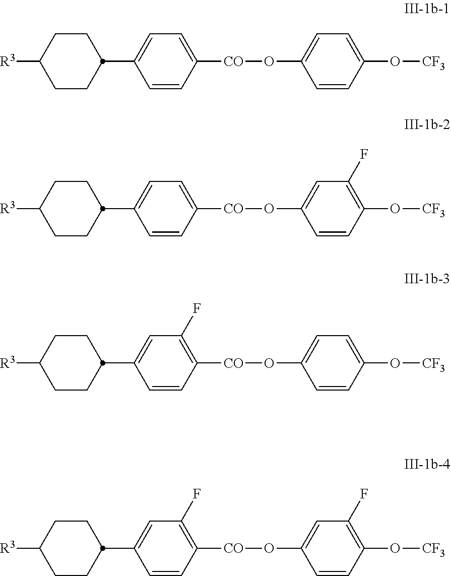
C1=C(C2CCC([R3])CC2)C=CC([CO]OC2=CC=C(O[CF3])C=C2)=C1.C1=C(C2CCC([R3])CC2)C=CC([CO]OC2=CC(F)=C(O[CF3])C=C2)=C1.C1=C(C2CCC([R3])CC2)C=CC([CO]OC2=CC=C(O[CF3])C=C2)=C1F.C1=C(C2CCC([R3])CC2)C=CC([CO]OC2=CC(F)=C(O[CF3])C=C2)=C1F
